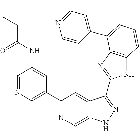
C1=NC=C(C2=NC=C3C(=C2)C(C2=NC4=C(N2)C=CC=C4C2=CC=NC=C2)=NN3)C=C1NC(CCC)=O
